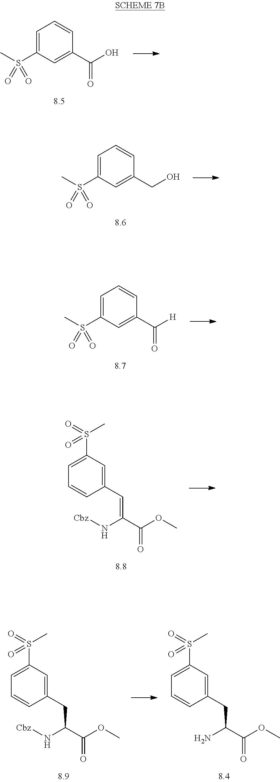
C1=C(S(C)(=O)=O)C=C(C(O)=O)C=C1.C1=C(S(C)(=O)=O)C=C(CO)C=C1.C1=C(S(C)(=O)=O)C=C(C([H])=O)C=C1.C1(C=C(N[Cbz])C(=O)OC)=CC(S(C)(=O)=O)=CC=C1.C1(CC(N[Cbz])C(=O)OC)=CC(S(C)(=O)=O)=CC=C1.C1(CC(N)C(=O)OC)=CC(S(C)(=O)=O)=CC=C1
